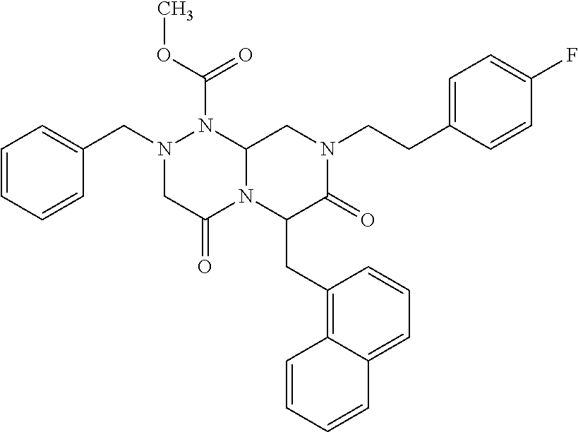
C1=CC=CC(CN2CC(=O)N3C(N2C(=O)OC)CN(CCC2=CC=C(F)C=C2)C(=O)C3CC2=C3C(=CC=C2)C=CC=C3)=C1
